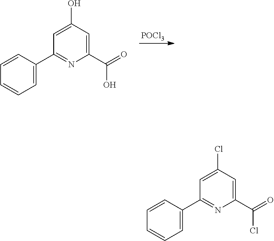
C1=CC(C2=NC(C(=O)O)=CC(O)=C2)=CC=C1.[POCl3].C1=CC(C2=NC(C(=O)Cl)=CC(Cl)=C2)=CC=C1
